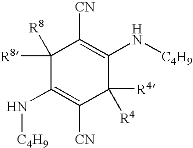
C1(N[C4H9])=C([CN])C([R4])([R4])C(N[C4H9])=C([CN])C1([R8])[R8]
